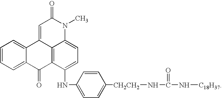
C1=C2C(=CC=C1)C1=CC(=O)N(C)C3=CC=C(NC4=CC=C([CH2CH2]NC(N[C18H37])=O)C=C4)C(=C13)C2=O
